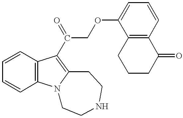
C1=CC2=C(C=C1)C(C(COC1=CC=CC3=C1CCCC3=O)=O)=C1N2CCNCC1
